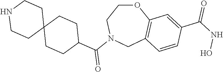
C1(C(=O)N2CCOC3=C(C2)C=CC(C(NO)=O)=C3)CCC2(CC1)CCNCC2
